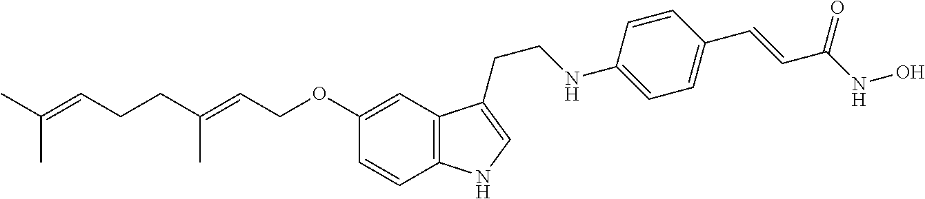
CC(=CCCC(=CCOC1=CC2=C(C=C1)NC=C2CCNC1=CC=C(C=CC(NO)=O)C=C1)C)C
